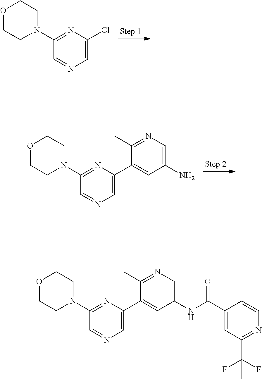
C1=C(Cl)N=C(N2CCOCC2)C=N1.C1=C(C2=CC(N)=CN=C2C)N=C(N2CCOCC2)C=N1.C1=C(C2=CC(NC(C3=CC(C(F)(F)C)=NC=C3)=O)=CN=C2C)N=C(N2CCOCC2)C=N1
